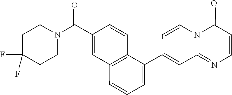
C1(C2=CC=CC3=C2C=CC(C(N2CCC(F)(F)CC2)=O)=C3)=CC2=NC=CC(=O)N2C=C1
